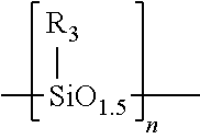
C[SiO1.5]([R3])C
